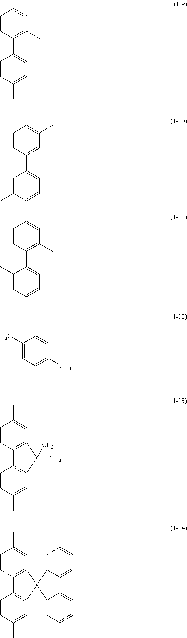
C1=CC(C2=CC=C(C)C=C2)=C(C)C=C1.C1=CC(C2=CC=CC(C)=C2)=CC(C)=C1.C1=CC(C2=CC=CC=C2C)=C(C)C=C1.CC1=CC(C)=C(C)C=C1C.C1=CC2=C(C=C1C)C(C)(C)C1=C2C=CC(C)=C1.C1=CC2=C(C=C1C)C1(C3=C2C=CC(C)=C3)C2=CC=CC=C2C2=CC=CC=C21
